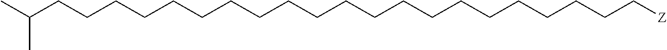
C(CCCCCCCCCCCCCCCCCCCCC[Z])(C)C
